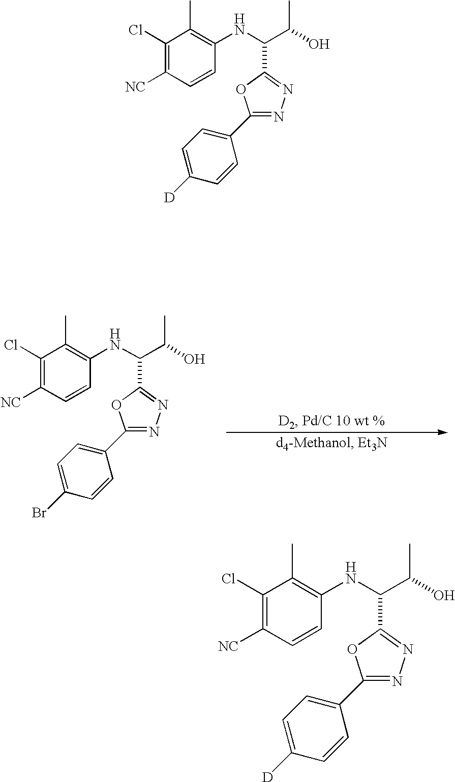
C1(Cl)=C([NC])C=CC(NC(C(O)C)C2=NN=C(C3=CC=C([D])C=C3)O2)=C1C.C1(Cl)=C([NC])C=CC(NC(C(O)C)C2=NN=C(C3=CC=C(Br)C=C3)O2)=C1C.C1(Cl)=C([NC])C=CC(NC(C(O)C)C2=NN=C(C3=CC=C([D])C=C3)O2)=C1C
